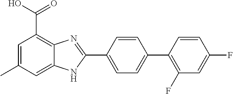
C1=C(C2=NC3=C(C(O)=O)C=C(C)C=C3N2)C=CC(C2=C(F)C=C(F)C=C2)=C1
